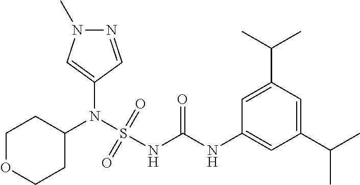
C1(N(S(NC(NC2=CC(C(C)C)=CC(C(C)C)=C2)=O)(=O)=O)C2CCOCC2)=CN(C)N=C1
